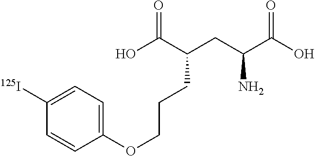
C1(OCCCC(CC(C(O)=O)N)C(O)=O)=CC=C([125I])C=C1
